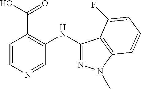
C1=CN=CC(NC2=NN(C)C3=C2C(F)=CC=C3)=C1C(=O)O
